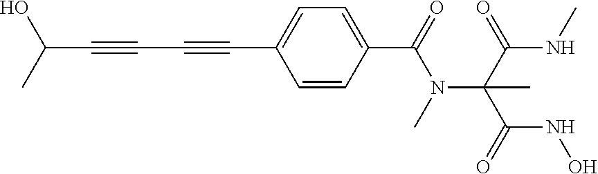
C(C#CC#CC1=CC=C(C(=O)N(C(C(NC)=O)(C(=O)NO)C)C)C=C1)(O)C
